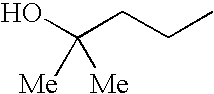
C(O)(CCC)([Me])[Me]
